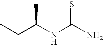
C(C(NC(N)=S)C)C
